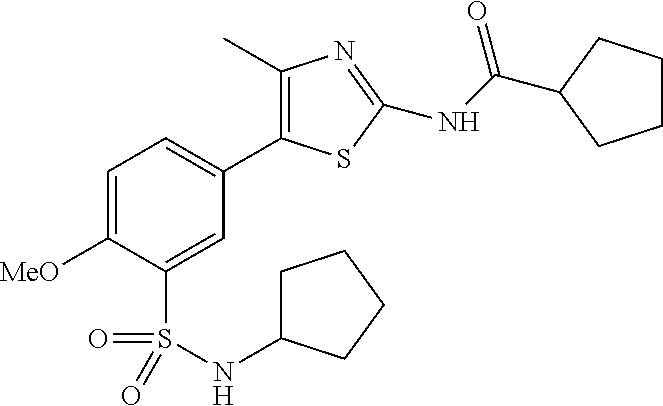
C1=C([MeO])C(S(=O)(=O)NC2CCCC2)=CC(C2=C(C)N=C(NC(C3CCCC3)=O)S2)=C1
